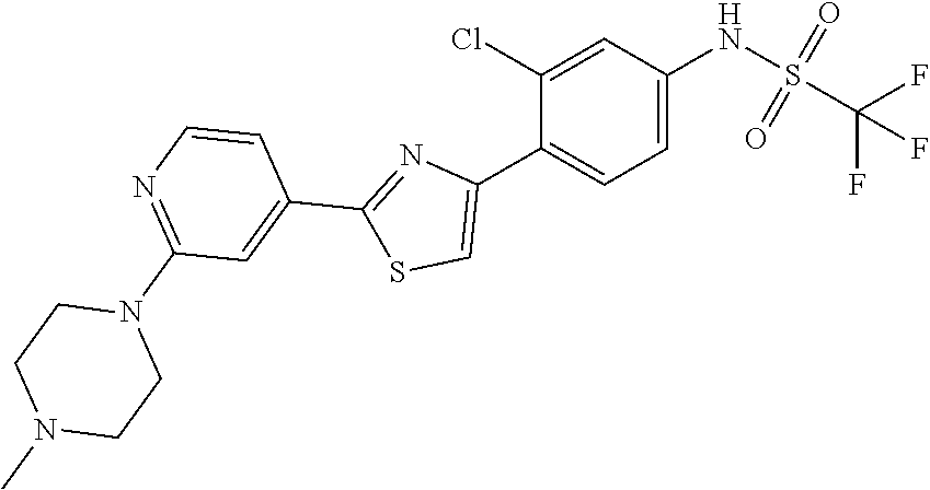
C1=C(NS(=O)(=O)C(F)(F)F)C=C(Cl)C(C2=CSC(C3=CC(N4CCN(C)CC4)=NC=C3)=N2)=C1
